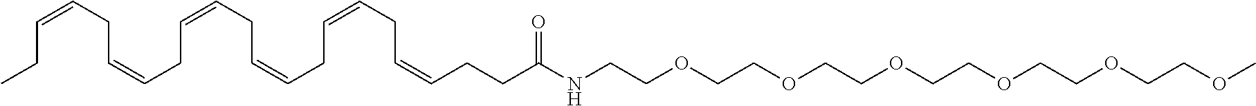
CCC=CCC=CCC=CCC=CCC=CCC=CCCC(NCCOCCOCCOCCOCCOCCOC)=O
